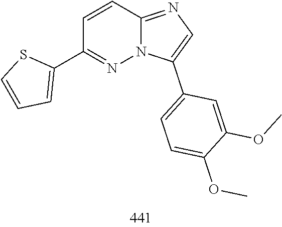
COC1=CC(C2=CN=C3C=CC(C4=CC=CS4)=NN23)=CC=C1OC
